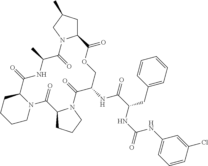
N12C(CCCC1)C(=O)NC(C)C(=O)N1C(CC(C)C1)C(=O)OCC(NC(C(NC(NC1=CC=CC(Cl)=C1)=O)CC1=CC=CC=C1)=O)C(=O)N1C(C2=O)CCC1
